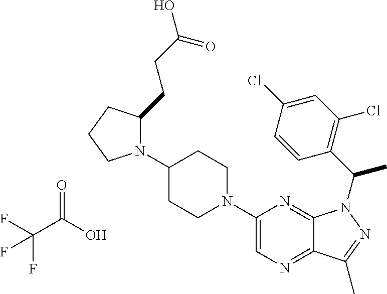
C1=C(Cl)C=CC(C(C)N2C3=NC(N4CCC(N5C(CCC(O)=O)CCC5)CC4)=CN=C3C(C)=N2)=C1Cl.OC(C(F)(F)F)=O
